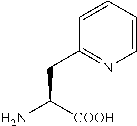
C1(CC(N)[COOH])=NC=CC=C1
